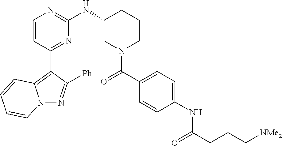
N12N=C([Ph])C(C3=NC(NC4CN(C(C5=CC=C(NC(=O)CCC[NMe2])C=C5)=O)CCC4)=NC=C3)=C1C=CC=C2
